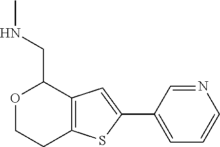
O1CCC2=C(C1CNC)C=C(C1=CC=CN=C1)S2
